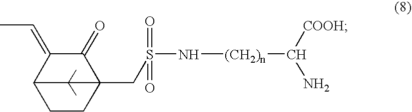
C1CC2(CS(N[(CH2)n]C([COOH])N)(=O)=O)C(=O)C(=CC)C1C2(C)C
